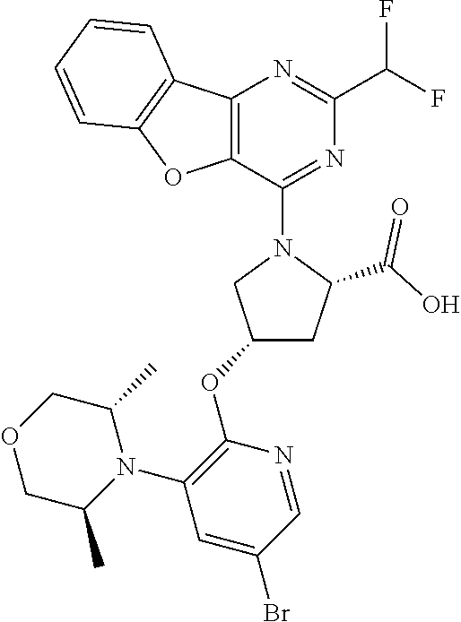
C12=C(C(N3CC(OC4=C(N5C(C)COCC5C)C=C(Br)C=N4)CC3C(O)=O)=NC(C(F)F)=N1)OC1=C2C=CC=C1
